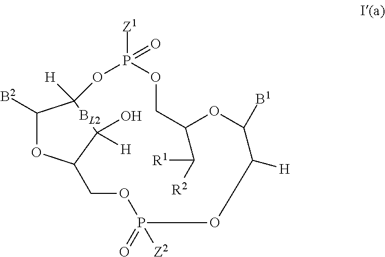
[B2]C1OC2COP(=O)([Z2])OC([H])C([B1])OC(C([R1])[R2])COP([Z1])(=O)OC1([H])[BL2]C2(O)[H]
